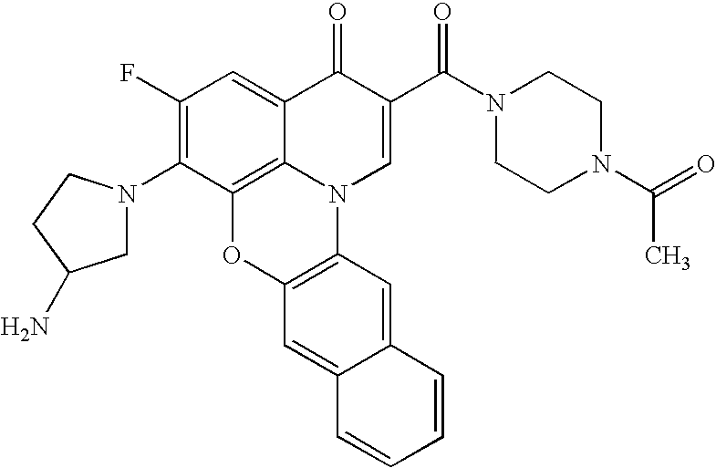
C1(F)=C(N2CC(N)CC2)C2=C3C(=C1)C(=O)C(C(N1CCN(C(=O)C)CC1)=O)=CN3C1=C(O2)C=C2C(=C1)C=CC=C2
